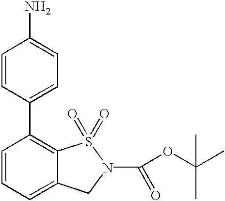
C1=CC=C2C(=C1C1=CC=C(N)C=C1)S(=O)(=O)N(C(OC(C)(C)C)=O)C2
